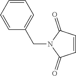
C1=CC=CC(CN2C(=O)C=CC2=O)=C1
